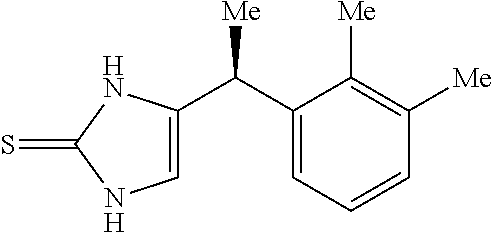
C1(C([Me])C2=CNC(=S)N2)=CC=CC([Me])=C1[Me]
